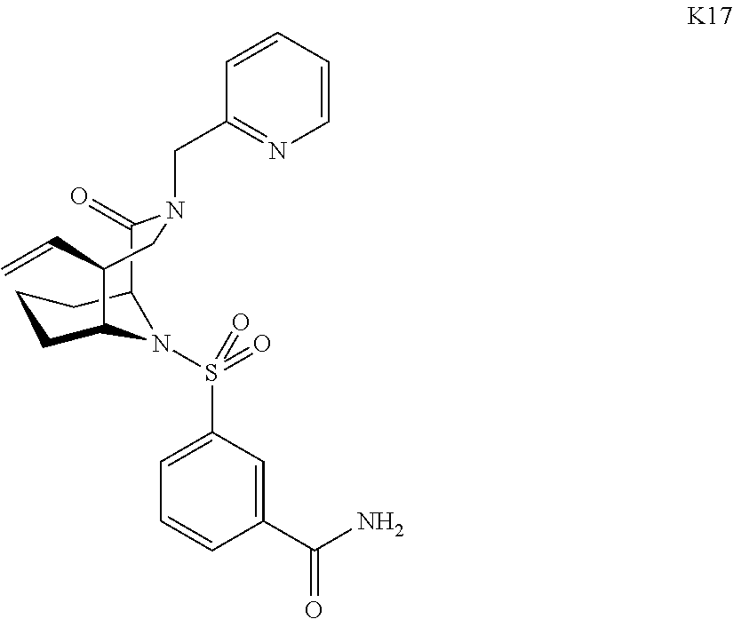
C1(C(N)=O)=CC(S(=O)(=O)N2C3CCCC2C(=O)N(CC2=NC=CC=C2)CC3C=C)=CC=C1
